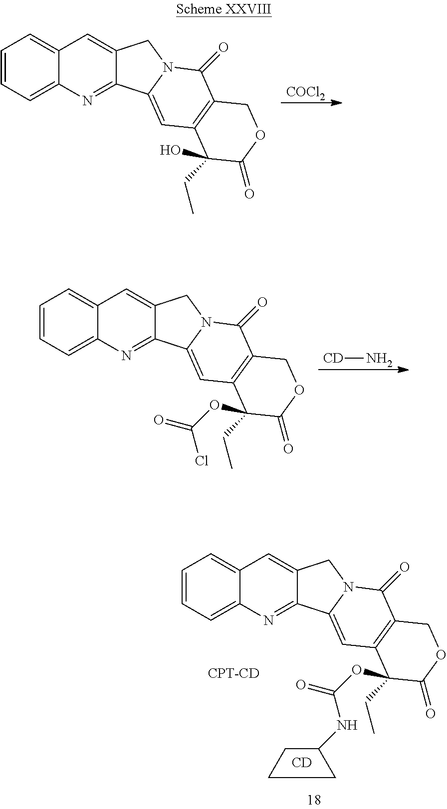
C1=CC=C2C(=C1)C=C1C(=N2)C2=CC3=C(C(=O)N2C1)COC(=O)C3(OC(=O)NC1CCC1)CC.[CD].[CPT-CD].[COCl2].C1=CC=C2C(=C1)C=C1C(=N2)C2=CC3=C(C(=O)N2C1)COC(=O)C3(O)CC.[CD]N.C1=CC=C2C(=C1)C=C1C(=N2)C2=CC3=C(C(=O)N2C1)COC(=O)C3(OC(=O)Cl)CC
